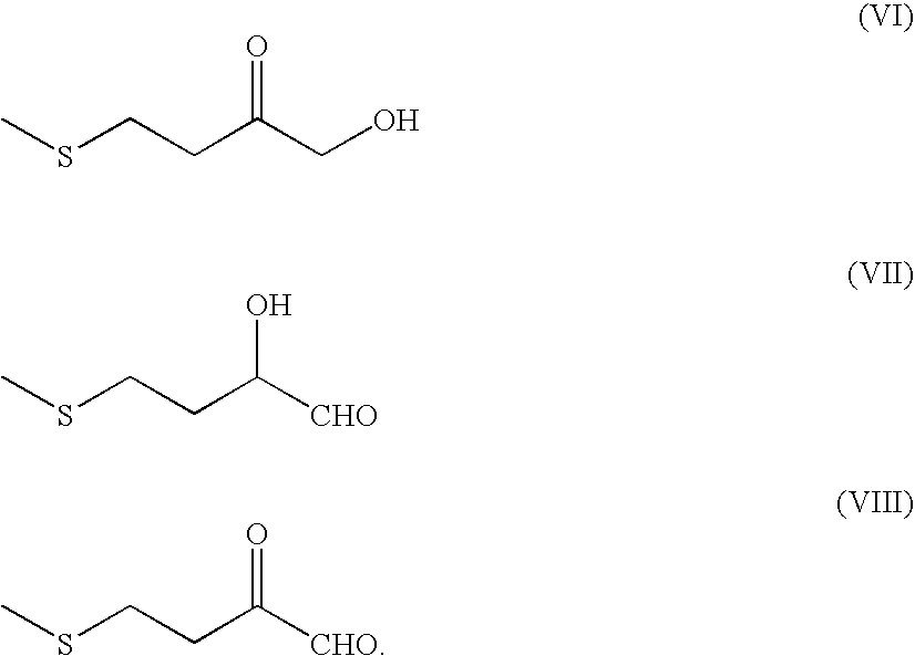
CSCCC(CO)=O.CSCCC([CHO])O.CSCCC([CHO])=O
